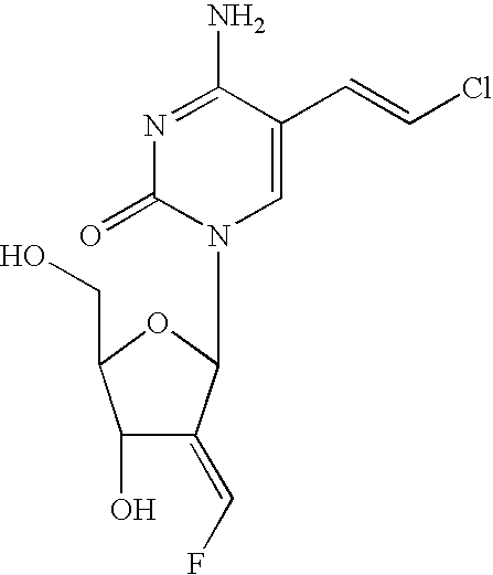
N1=C(N)C(C=CCl)=CN(C2C(=CF)C(O)C(CO)O2)C1=O
